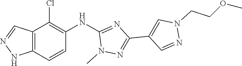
N1(C)C(NC2=C(Cl)C3=C(NN=C3)C=C2)=NC(C2=CN(CCOC)N=C2)=N1
